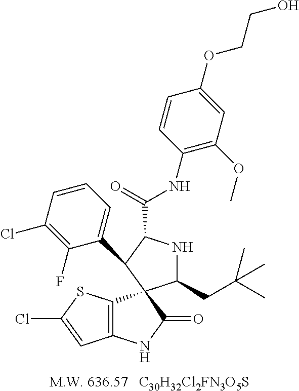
[C30H32Cl2FN3O5S].C12=C(C3(C(=O)N1)C(CC(C)(C)C)NC(C(=O)NC1=C(OC)C=C(OCCO)C=C1)C3C1=CC=CC(Cl)=C1F)SC(Cl)=C2
